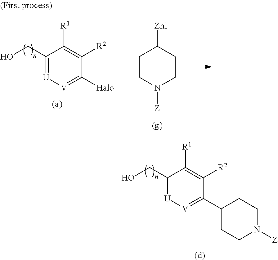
C1(CO)=[U][V]=C([Halo])C([R2])=C1[R1].[(a)].C1CN([Z])CCC1[Znl].[(g)].C1(CO)=[U][V]=C(C2CCN([Z])CC2)C([R2])=C1[R1].[(d)]
